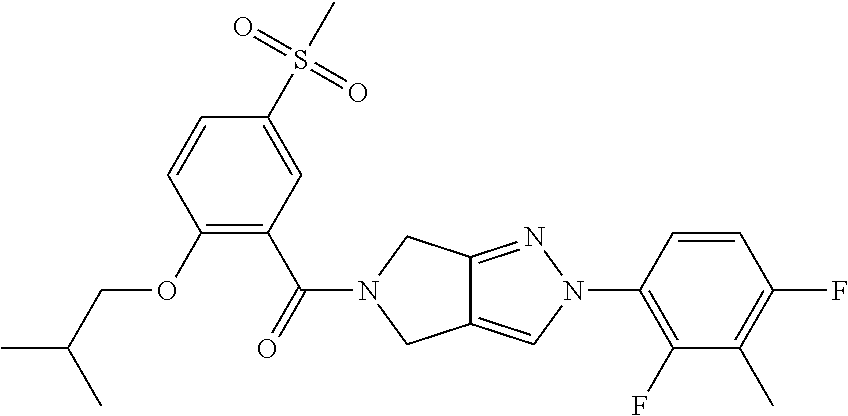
O(C1=C(C(=O)N2CC3=CN(C4=C(F)C(C)=C(F)C=C4)N=C3C2)C=C(S(C)(=O)=O)C=C1)CC(C)C
